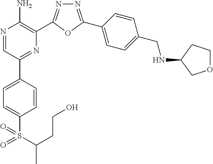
N1=C(C2=CC=C(CNC3COCC3)C=C2)OC(C2=C(N)N=CC(C3=CC=C(S(=O)(=O)C(C)CCO)C=C3)=N2)=N1
